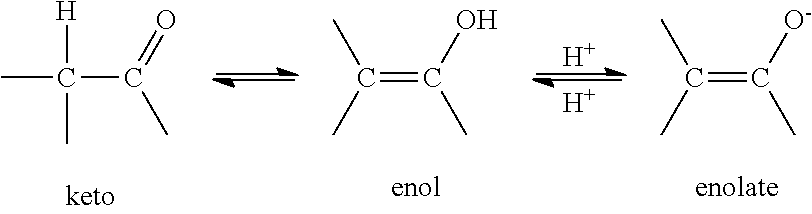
[H].[H].C(=C([O-])C)(C)C.C(=C(O)C)(C)C.C(C(=O)C)(C)([H])C
